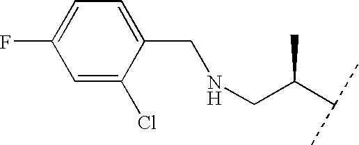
C1=C(Cl)C(CNCC(C(C)C)C)=CC=C1F
